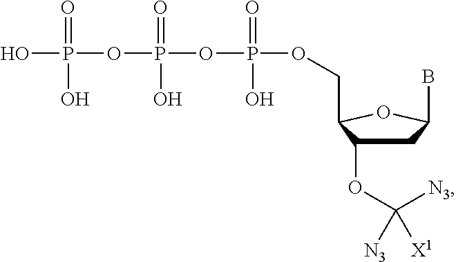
C1C(OC([N3])([N3])[X1])C(COP(OP(OP(O)(=O)O)(=O)O)(=O)O)OC1B
